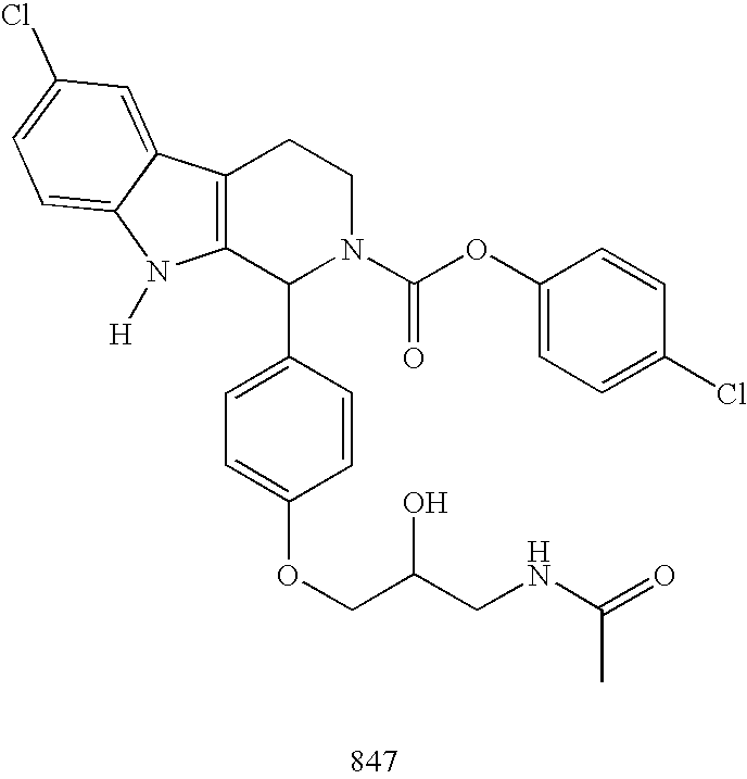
C12=C(C(C3=CC=C(OCC(CNC(=O)C)O)C=C3)N(C(OC3=CC=C(Cl)C=C3)=O)CC1)N([H])C1=CC=C(Cl)C=C21
